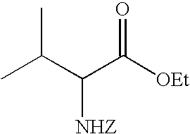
CC(C(C([OEt])=O)[NHZ])C
